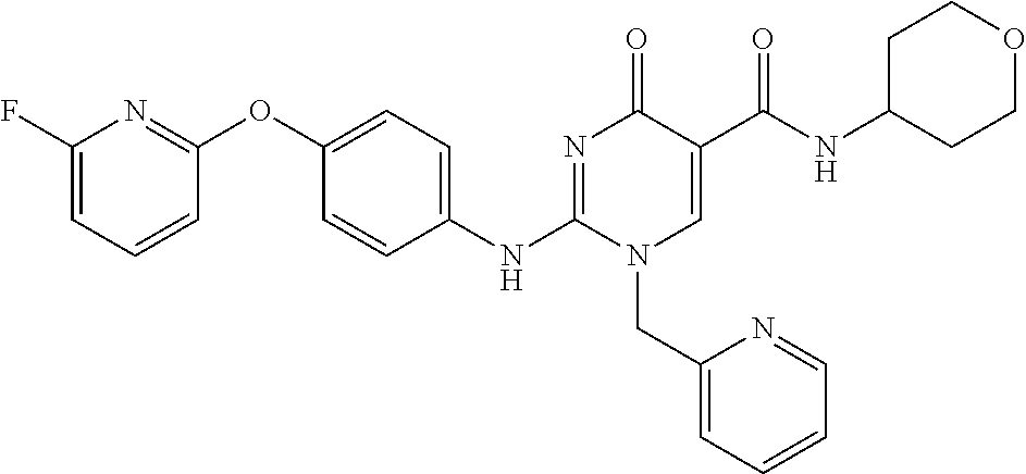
C1(F)=CC=CC(OC2=CC=C(NC3=NC(=O)C(C(NC4CCOCC4)=O)=CN3CC3=CC=CC=N3)C=C2)=N1
